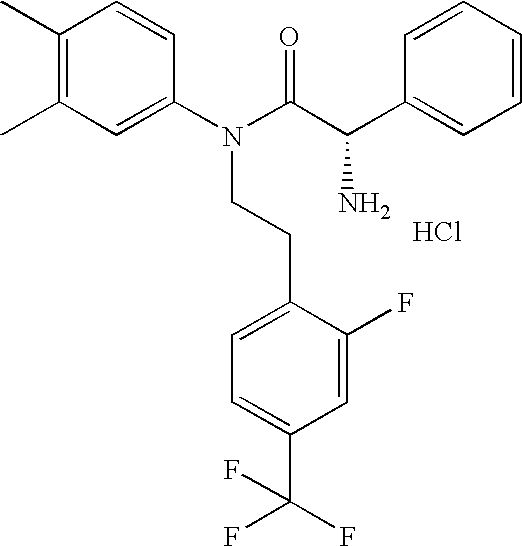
C1(C)=C(C)C=C(N(C(C(C2=CC=CC=C2)N)=O)CCC2=CC=C(C(F)(F)F)C=C2F)C=C1.Cl
